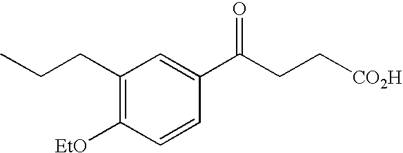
C1(CCC)=C([EtO])C=CC(C(CC[CO2H])=O)=C1
